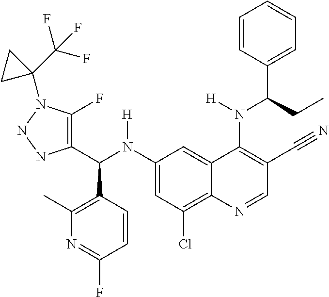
C1(N(C(C2=C(F)N(C3(C(F)(F)F)CC3)NN2)C2=C(C)N=C(F)C=C2)[H])=CC(Cl)=C2C(=C1)C(N(C(C1=CC=CC=C1)CC)[H])=C(C#N)C=N2
